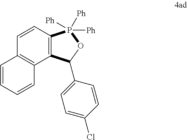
C12=C(C=CC3=C1C=CC=C3)P([Ph])([Ph])([Ph])OC2C1=CC=C(Cl)C=C1
